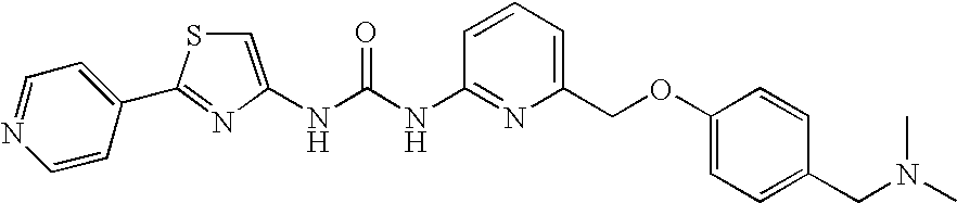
N(C(NC1=NC(COC2=CC=C(CN(C)C)C=C2)=CC=C1)=O)C1=CSC(C2=CC=NC=C2)=N1
